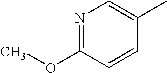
N1=C(OC)C=CC(C)=C1
